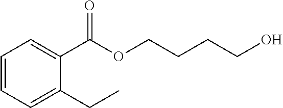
C1=CC=C(CC)C(C(OCCCCO)=O)=C1
